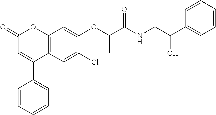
C12=C(C=C(Cl)C(OC(C(NCC(C3=CC=CC=C3)O)=O)C)=C1)C(C1=CC=CC=C1)=CC(=O)O2
